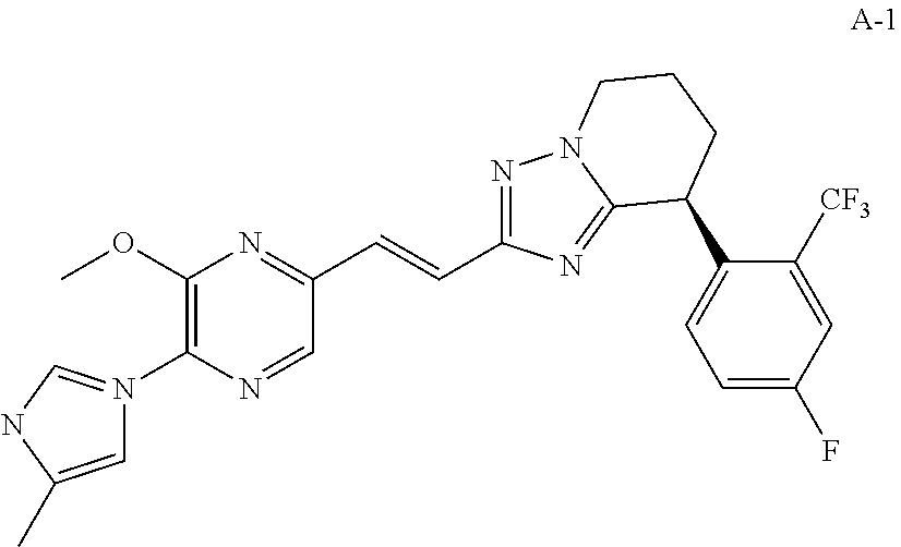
N1=C(C=CC2=NC(OC)=C(N3=CNC(C)=C3)N=C2)N=C2N1CCCC2C1=CC=C(F)C=C1[CF3]
